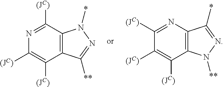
C1([(JC)])=C([(JC)])C2=C(N=C1[(JC)])C(*)=NN2[**].C1([(JC)])=C([(JC)])C2=C(C([(JC)])=N1)N(*)N=C2[**]
